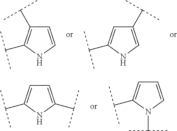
C1=CNC(C(C)C)=C1C(C)C.C1=C(C(C)C)NC=C1C(C)C.C1=C(C(C)C)NC(C(C)C)=C1.C1=CN(C(C)C)C(C(C)C)=C1
